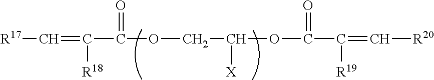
[R17]C=C([R18])C(=O)OCC(OC(=O)C([R19])=C[R20])[X]
